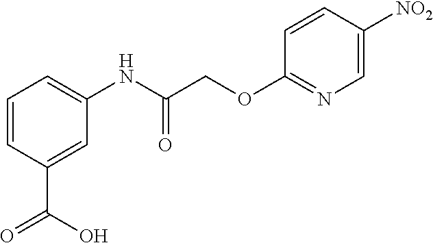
C1=CC(C(=O)O)=CC(NC(COC2=NC=C([NO2])C=C2)=O)=C1
